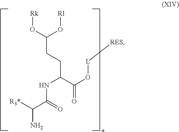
NC(C(=O)NC(CCC(O[Rk])O[Rl])C(O[L][RES])=O)[R3*]
